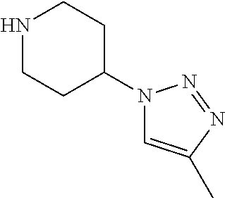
N1CCC(N2C=C(C)N=N2)CC1
